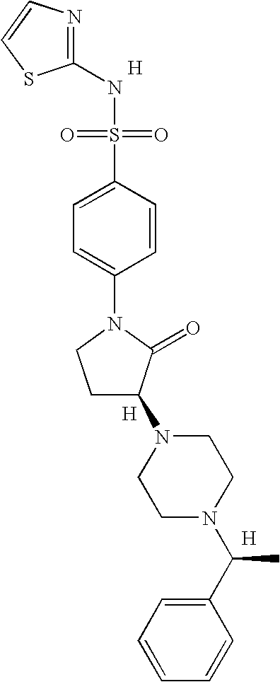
N1=C(NS(=O)(=O)C2=CC=C(N3CCC(N4CCN(C(C5=CC=CC=C5)C)CC4)C3=O)C=C2)SC=C1.[H].[H].[H]
